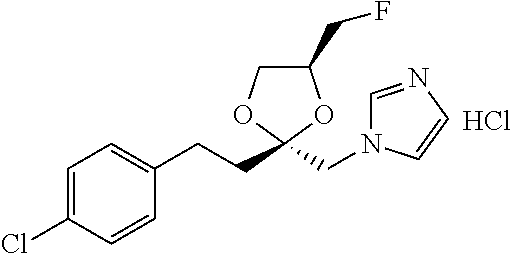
C1=C(Cl)C=CC(CCC2(CN3C=NC=C3)OC(CF)CO2)=C1.Cl
